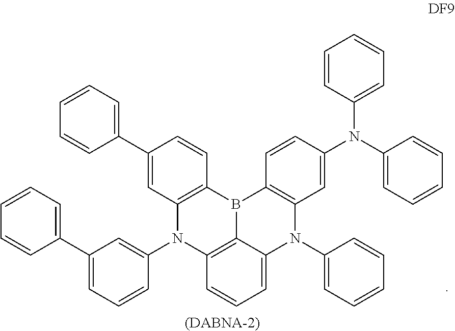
C1(C2=CC=CC=C2)=CC2=C(C=C1)B1C3=C(N2C2=CC(C4=CC=CC=C4)=CC=C2)C=CC=C3N(C2=CC=CC=C2)C2=C1C=CC(N(C1=CC=CC=C1)C1=CC=CC=C1)=C2.[(DABNA-2)]
